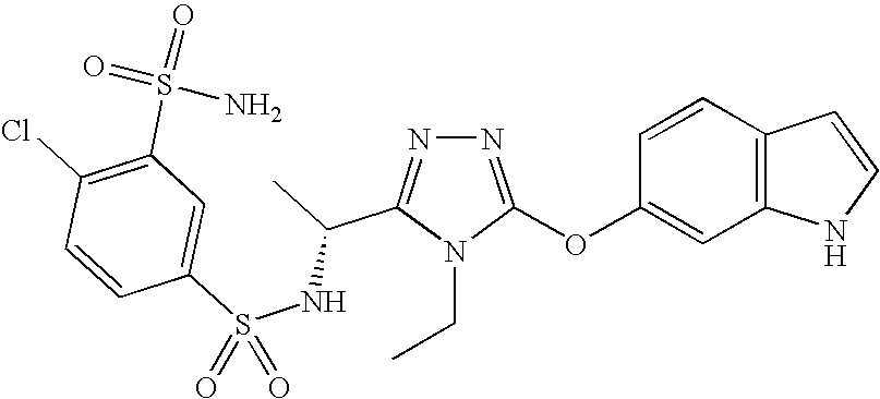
N1=C(OC2=CC3=C(C=C2)C=CN3)N(CC)C(C(C)NS(C2=CC(S(=O)(=O)N)=C(Cl)C=C2)(=O)=O)=N1
